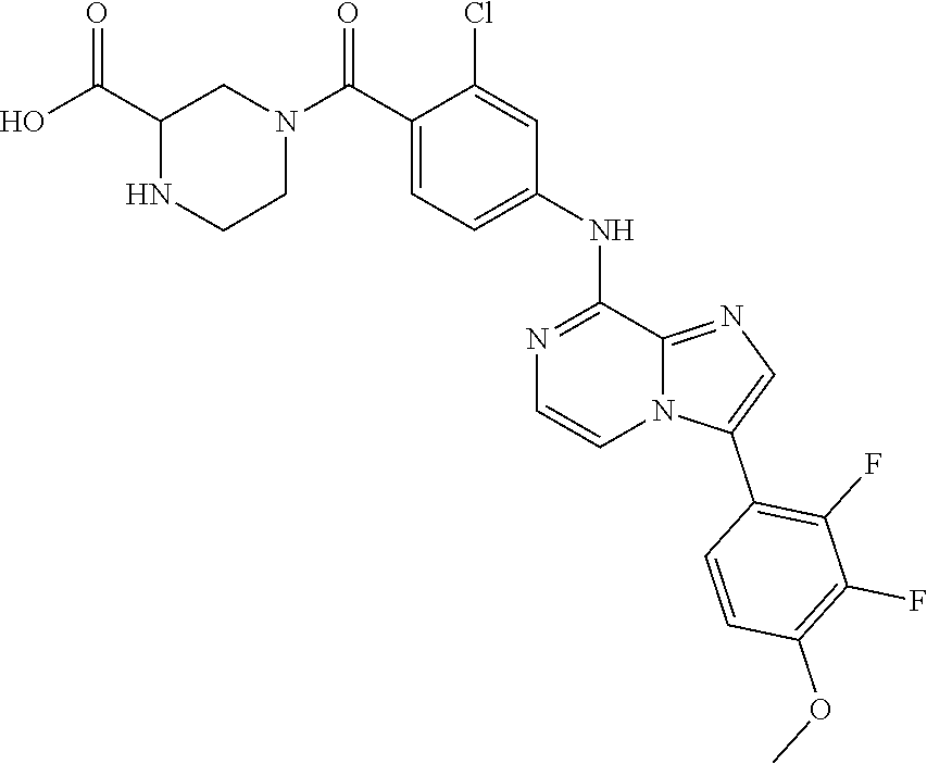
C(=O)(C1=CC=C(NC2=NC=CN3C2=NC=C3C2=C(F)C(F)=C(OC)C=C2)C=C1Cl)N1CCNC(C(=O)O)C1
